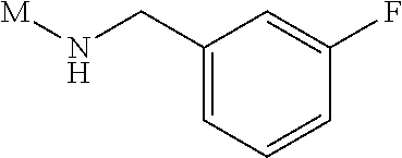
[M]NCC1=CC=CC(F)=C1
